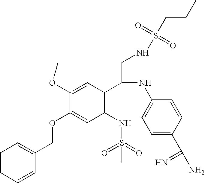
C1=CC=CC(COC2=CC(NS(C)(=O)=O)=C(C(CNS(=O)(=O)CCC)NC3=CC=C(C(=N)N)C=C3)C=C2OC)=C1
